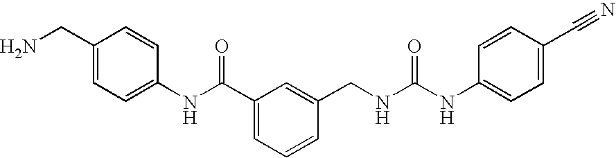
C1=C(CN)C=CC(NC(=O)C2=CC=CC(CNC(=O)NC3=CC=C(C#N)C=C3)=C2)=C1
